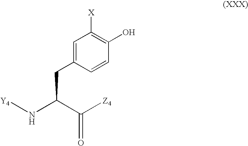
C1=C(CC(N[Y4])C([Z4])=O)C=CC(O)=C1[X]
